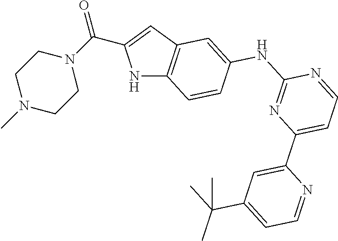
N1C2=C(C=C1C(=O)N1CCN(C)CC1)C=C(NC1=NC(C3=CC(C(C)(C)C)=CC=N3)=CC=N1)C=C2
